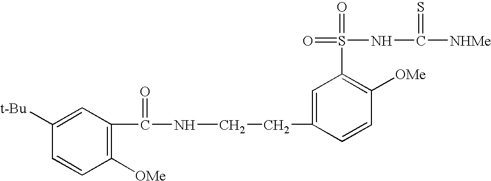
C1=C([t-Bu])C=CC([OMe])=C1C(NCCC1=CC(S(=O)(NC([NHMe])=S)=O)=C([OMe])C=C1)=O
